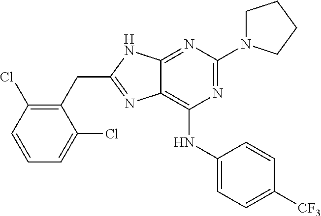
N1=C(N2CCCC2)N=C2C(=C1NC1=CC=C([CF3])C=C1)N=C(CC1=C(Cl)C=CC=C1Cl)N2
